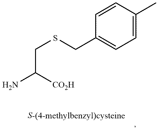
C(C([CO2H])N)SCC1=CC=C(C)C=C1
